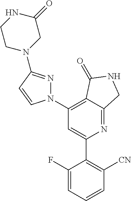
C1(C2=C([CN])C=CC=C2F)=CC(N2N=C(N3CC(=O)NCC3)C=C2)=C2C(=N1)CNC2=O
